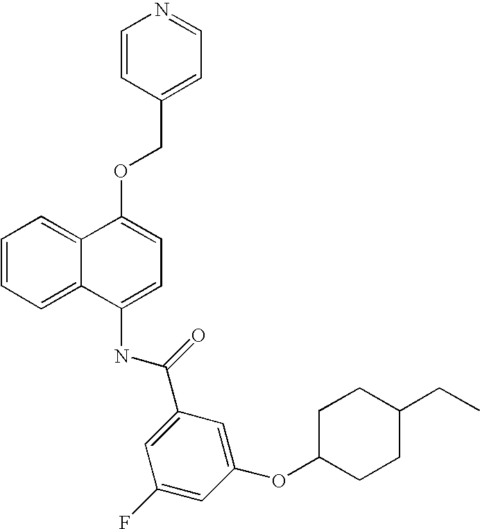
C1=CC=C2C(=C1)C(OCC1=CC=NC=C1)=CC=C2NC(C1=CC(F)=CC(OC2CCC(CC)CC2)=C1)=O
